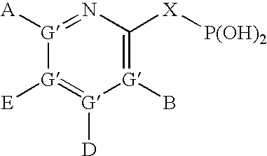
[G]1([A])=NC([X][P(OH)2])=[G](B)[G]([D])=[G]1[E]
